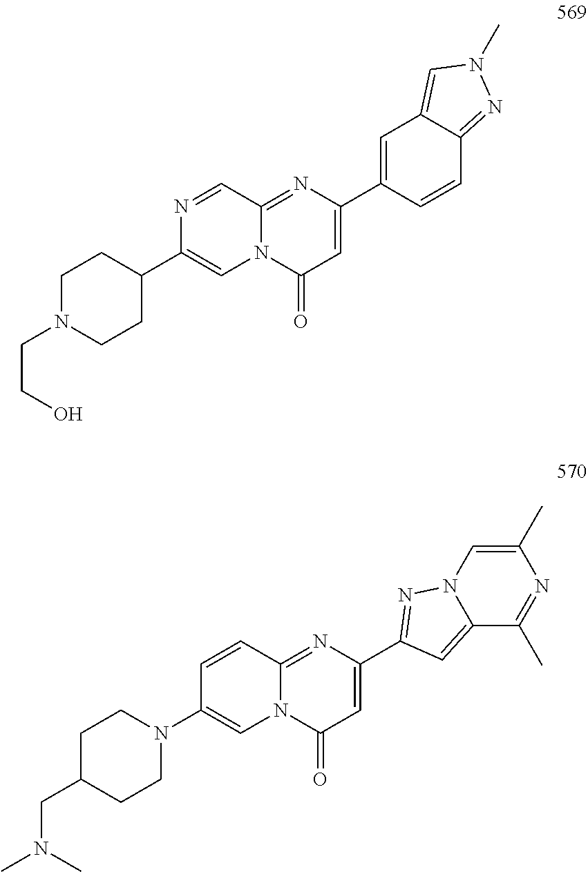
C1(C2=CC(=O)N3C(=N2)C=NC(C2CCN(CCO)CC2)=C3)=CC2=CN(C)N=C2C=C1.C1(C2=CC(=O)N3C(=N2)C=CC(N2CCC(CN(C)C)CC2)=C3)=NN2C(=C1)C(C)=NC(C)=C2
